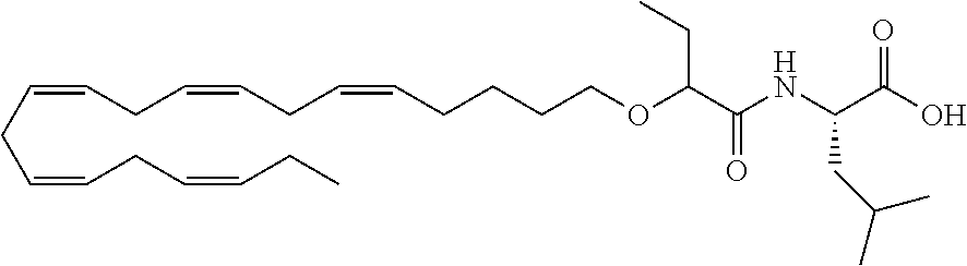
C(=CCC=CCC=CCCCCOC(CC)C(=O)NC(C(O)=O)CC(C)C)CC=CCC=CCC
